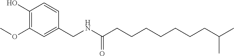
COC1=C(O)C=CC(CNC(CCCCCCCC(C)C)=O)=C1
